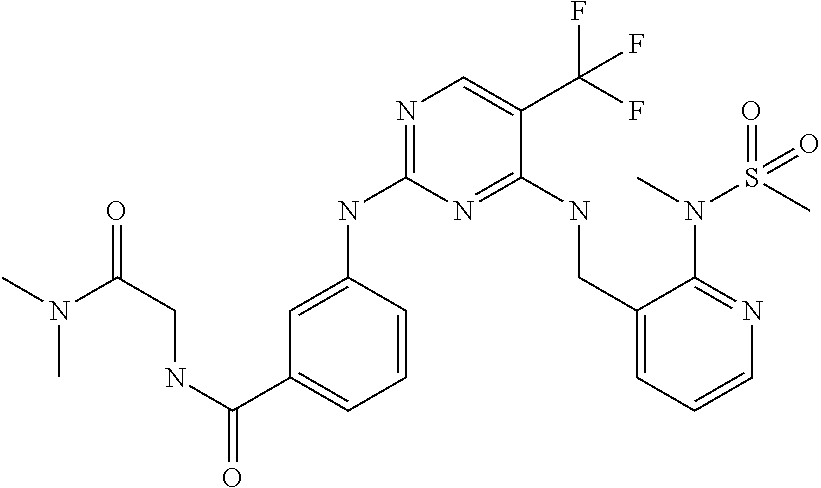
N(C1=NC=C(C(F)(F)F)C(NCC2=CC=CN=C2N(S(=O)(C)=O)C)=N1)C1=CC(C(NCC(=O)N(C)C)=O)=CC=C1
